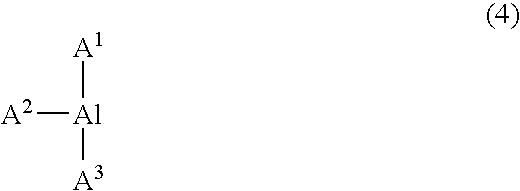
[A2][Al]([A1])[A3]
